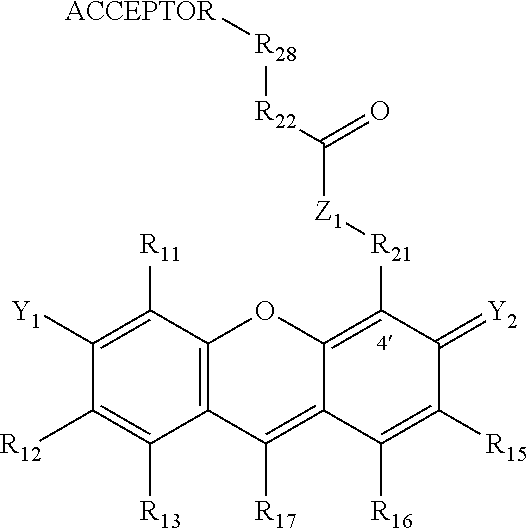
C12=C(C([R11])=C([Y1])C([R12])=C1[R13])OC1=C([R21][Z1]C(=O)[R22][R28][ACCEPTOR])C(=[Y2])C([R15])=C([R16])C1=C2[R17]
